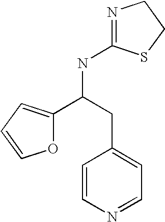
C1=CN=CC=C1CC(C1=CC=CO1)NC1=NCCS1
